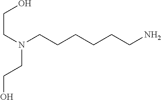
C(CO)N(CCCCCCN)CCO
